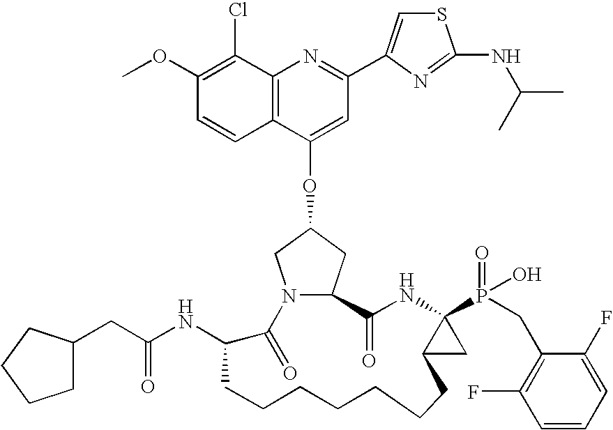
C12=C(C(Cl)=C(OC)C=C1)N=C(C1=CSC(NC(C)C)=N1)C=C2OC1CN2C(C1)C(=O)NC1(P(=O)(O)CC3=C(F)C=CC=C3F)C(C1)CCCCCCCC(NC(=O)CC1CCCC1)C2=O
